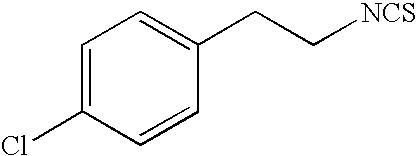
C1=C(Cl)C=CC(CC[NCS])=C1
